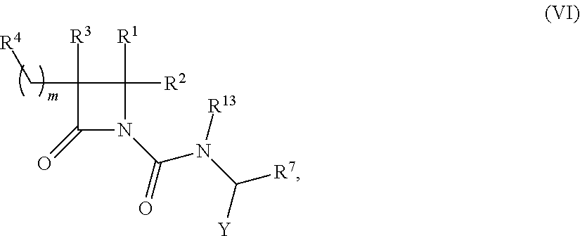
C1([R3])(C[R4])C(=O)N(C(N(C([R7])[Y])[R13])=O)C1([R1])[R2]
